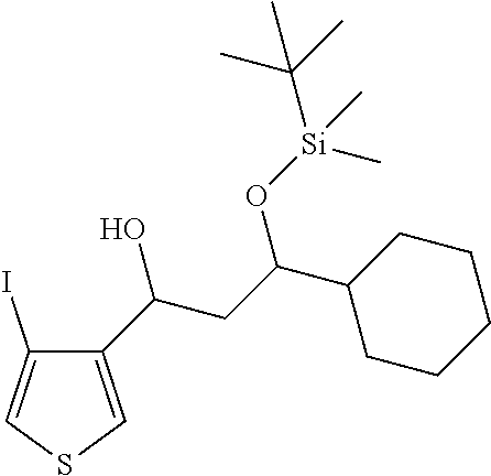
IC1=CSC=C1C(CC(C1CCCCC1)O[Si](C(C)(C)C)(C)C)O
